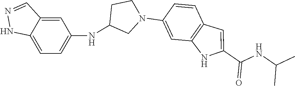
C1=CC2=C(C=C1N1CCC(NC3=CC=C4NN=CC4=C3)C1)NC(C(=O)NC(C)C)=C2
